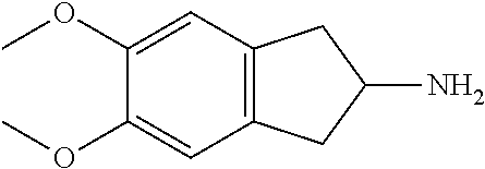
C12=C(C=C(OC)C(OC)=C1)CC(N)C2
